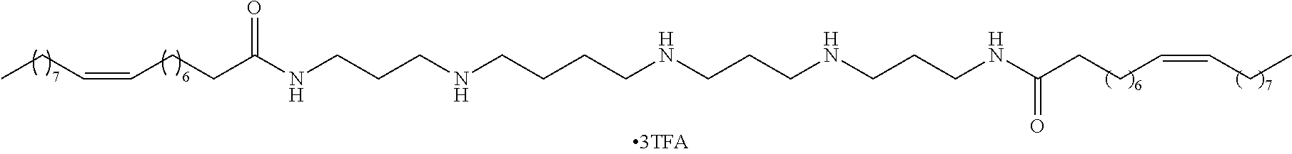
C(CNCCCCNCCCNCCCNC(CCC=CCC)=O)CNC(CCC=CCC)=O
